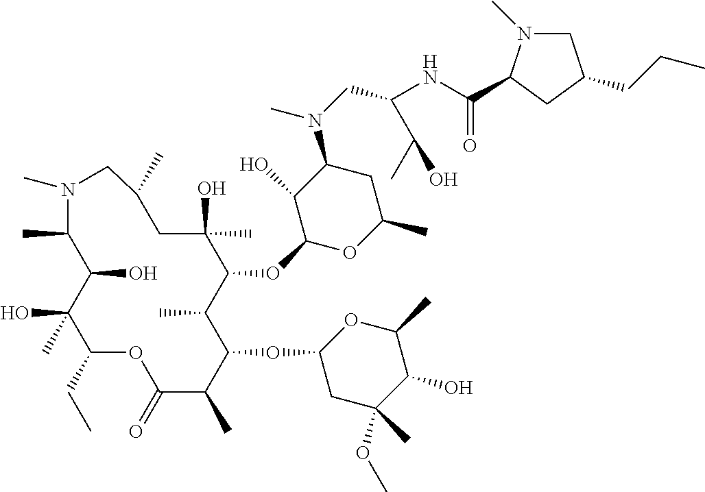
C1(CC)C(C)(O)C(O)C(C)N(C)CC(C)CC(O)(C)C(OC2OC(C)CC(N(C)CC(NC(=O)C3N(C)CC(CCC)C3)C(C)O)C2O)C(C)C(OC2CC(C)(OC)C(O)C(C)O2)C(C)C(=O)O1
